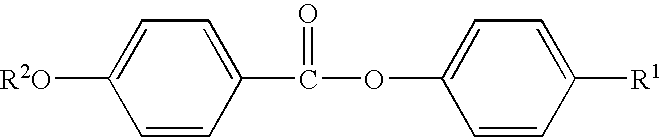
C1=CC(C(OC2=CC=C([R1])C=C2)=O)=CC=C1[R2O]
